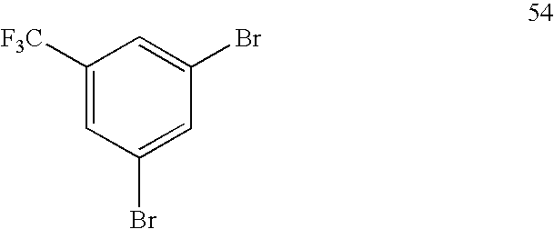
C1([F3C])=CC(Br)=CC(Br)=C1
